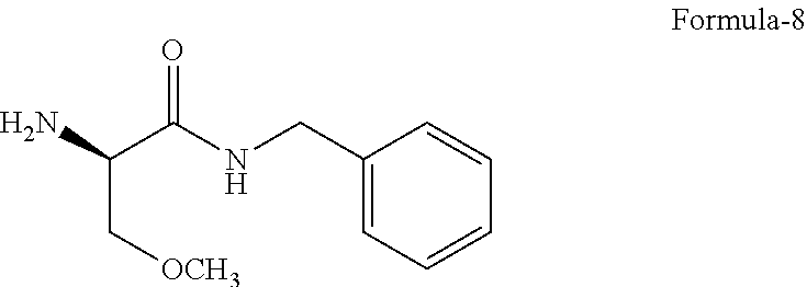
C(C[OCH3])(C(NCC1=CC=CC=C1)=O)N
